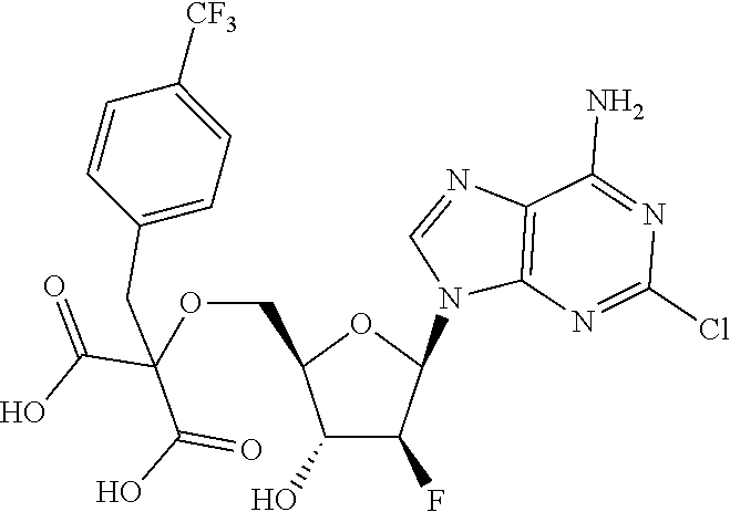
C12=C(N=C(Cl)N=C1N)N(C1OC(COC(C(=O)O)(C(O)=O)CC3=CC=C([CF3])C=C3)C(O)C1F)C=N2
